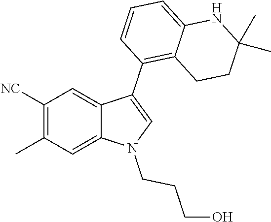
C1([NC])=C(C)C=C2C(=C1)C(C1=C3C(=CC=C1)NC(C)(C)CC3)=CN2CCCO
